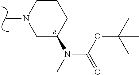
CN1CC(N(C(OC(C)(C)C)=O)C)CCC1.[R]
